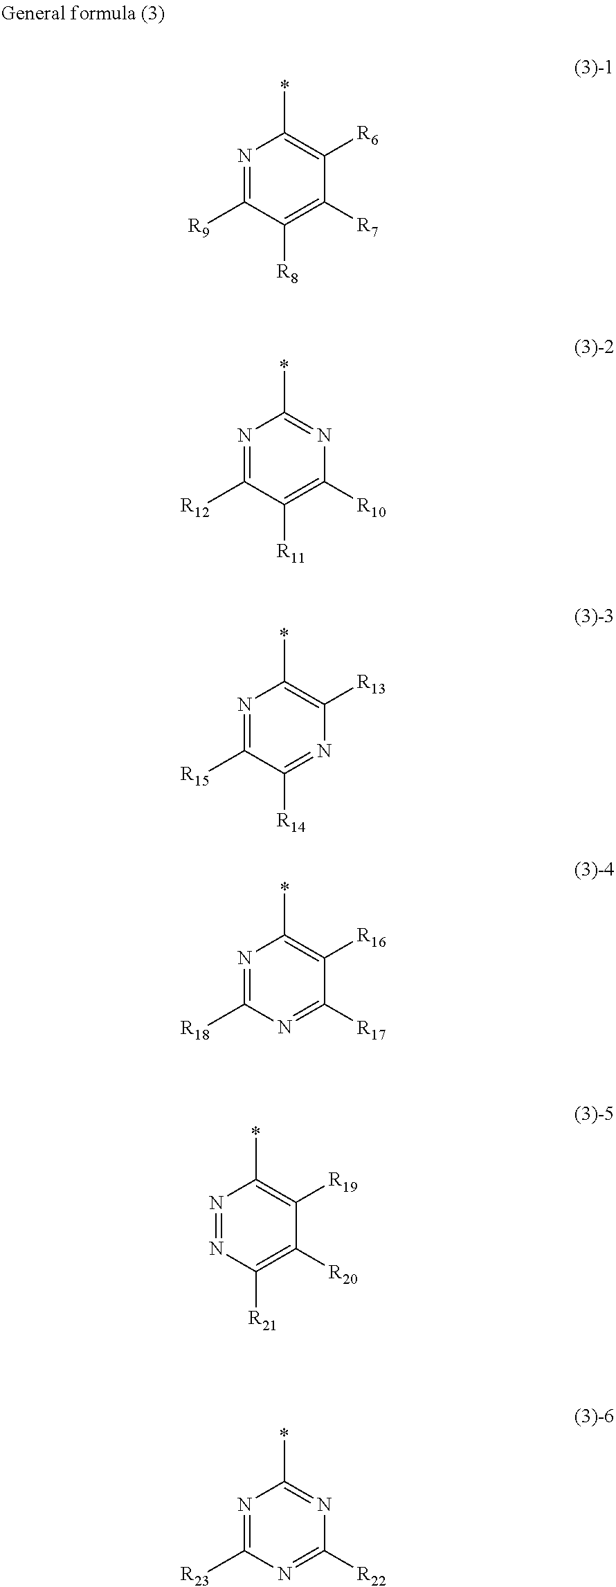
N1=C([R15])C([R14])=NC([R13])=C1*.N1=C([R18])N=C([R17])C([R16])=C1*.N1=C([R9])C([R8])=C([R7])C([R6])=C1*.N1=C([R12])C([R11])=C([R10])N=C1*.N1=C([R23])N=C([R22])N=C1*.N1=NC([R21])=C([R20])C([R19])=C1*
